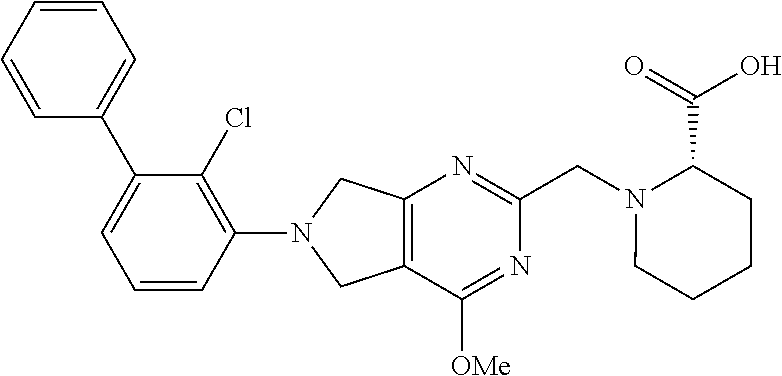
C1=CC=CC(C2=CC=CC(N3CC4=C(C3)N=C(CN3C(C(O)=O)CCCC3)N=C4[OMe])=C2Cl)=C1
